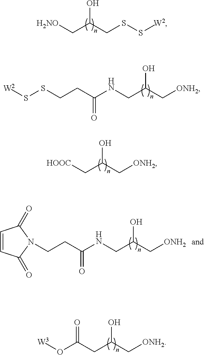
OC(C[H2NO])CSS[W2].OC(CNC(=O)CCSS[W2])C[ONH2].OC(C[HOOC])C[ONH2].OC(CNC(CCN1C(=O)C=CC1=O)=O)C[ONH2].OC(CC(O[W3])=O)C[ONH2]
